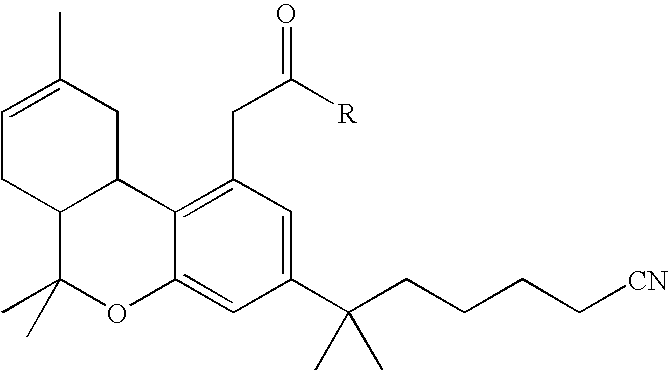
C1=C(C)CC2C(C1)C(C)(C)OC1=CC(C(CCCC[CN])(C)C)=CC(CC(=O)[R])=C21
